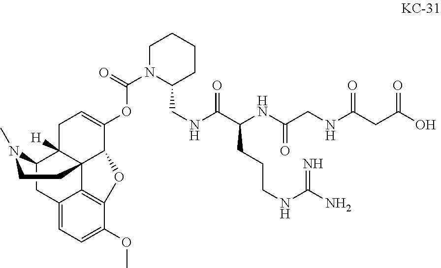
C12=CC=C(OC)C3=C1C14C([H])(C(C2)N(C)CC1)CC=C(OC(N1C(CNC(C(NC(CNC(CC(O)=O)=O)=O)CCCNC(=N)N)=O)CCCC1)=O)C4O3
